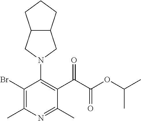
C1(Br)=C(C)N=C(C)C(C(C(OC(C)C)=O)=O)=C1N1CC2C(C1)CCC2
